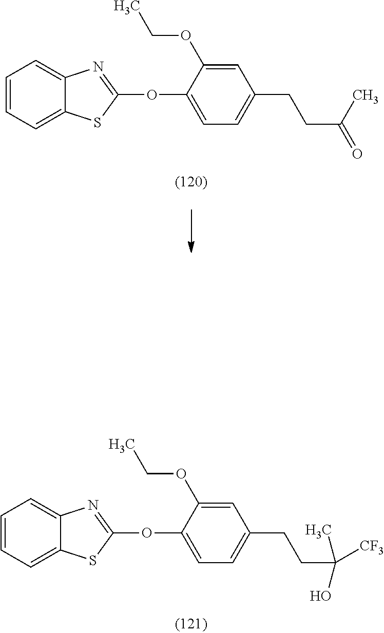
C1=CC=C2C(=C1)N=C(OC1=CC=C(CCC([CF3])(O)C)C=C1OCC)S2.C1=CC=C2C(=C1)N=C(OC1=CC=C(CCC(C)=O)C=C1OCC)S2
